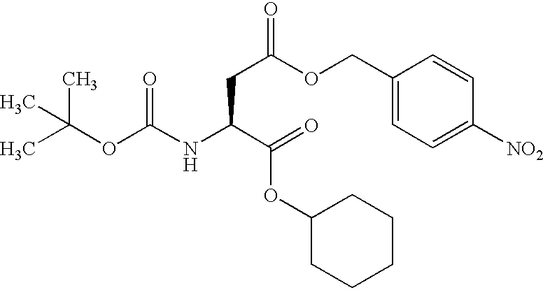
C1(COC(CC(NC(OC(C)(C)C)=O)C(=O)OC2CCCCC2)=O)=CC=C([NO2])C=C1
